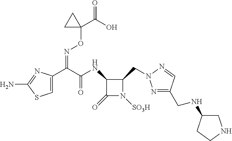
N1=C(CNC2CNCC2)C=NN1CC1C(NC(=O)C(=NOC2(C(=O)O)CC2)C2=CSC(N)=N2)C(=O)N1[SO3H]
